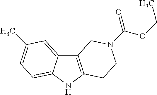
C12=C(NC3=CC=C(C)C=C13)CCN(C(=O)OCC)C2
